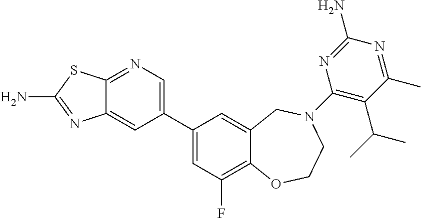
C12=NC=C(C3=CC(F)=C4C(=C3)CN(C3=C(C(C)C)C(C)=NC(N)=N3)CCO4)C=C1N=C(N)S2
